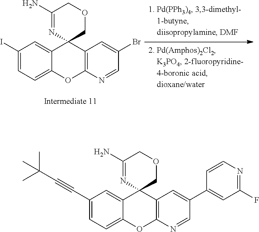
C1(I)=CC=C2C(=C1)C1(C3=C(O2)N=CC(Br)=C3)COCC(N)=N1.C1(C#CC(C)(C)C)=CC=C2C(=C1)C1(C3=C(O2)N=CC(C2=CC(F)=NC=C2)=C3)COCC(N)=N1
